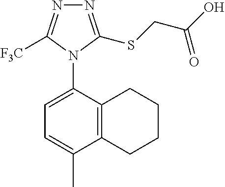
C12=C(C(N3C([F3C])=NN=C3SCC(O)=O)=CC=C1C)CCCC2
